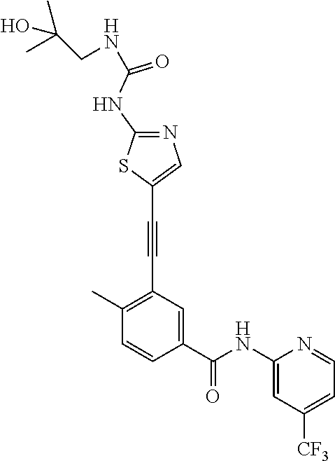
C1(C)=C(C#CC2=CN=C(NC(=O)NCC(O)(C)C)S2)C=C(C(NC2=CC([CF3])=CC=N2)=O)C=C1
